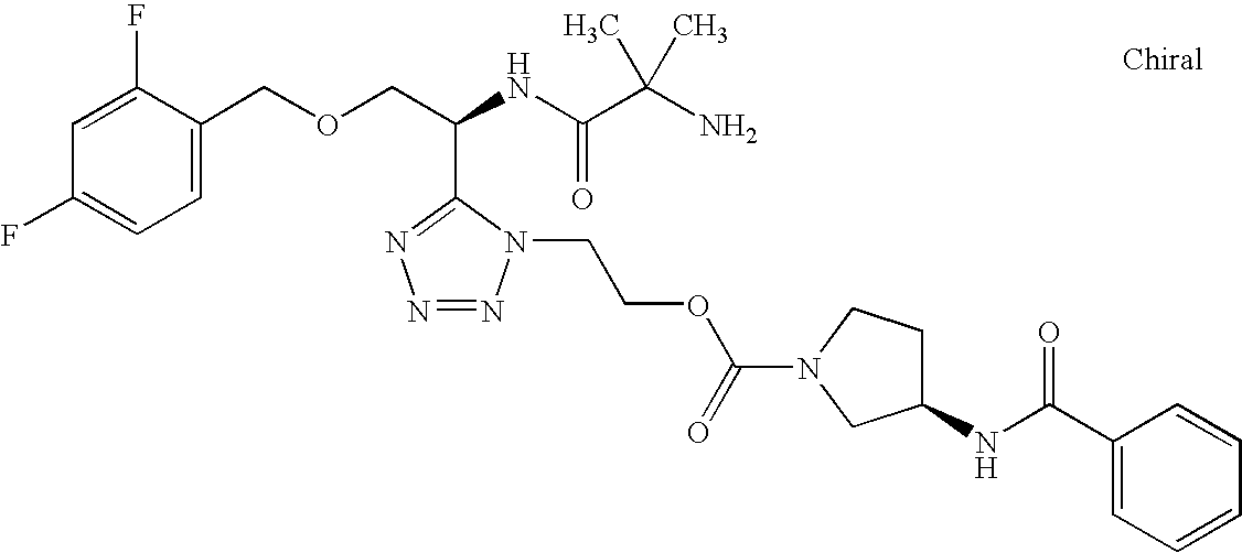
N1=C(C(COCC2=CC=C(F)C=C2F)NC(C(N)(C)C)=O)N(CCOC(N2CC(NC(C3=CC=CC=C3)=O)CC2)=O)N=N1
